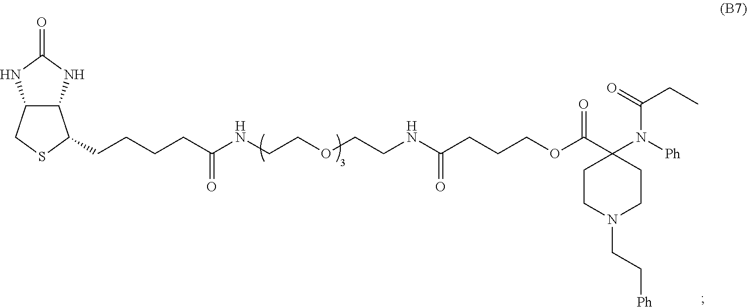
C12C(CSC1CCCCC(NCCOCCNC(CCCOC(C1(N([Ph])C(=O)CC)CCN(CC[Ph])CC1)=O)=O)=O)NC(=O)N2
